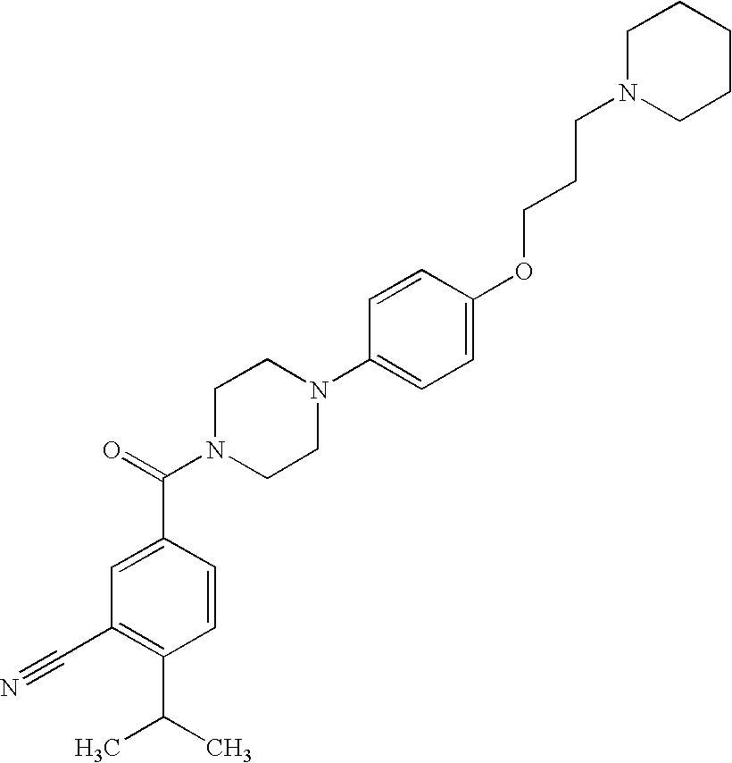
C1(C#N)=C(C(C)C)C=CC(C(N2CCN(C3=CC=C(OCCCN4CCCCC4)C=C3)CC2)=O)=C1
